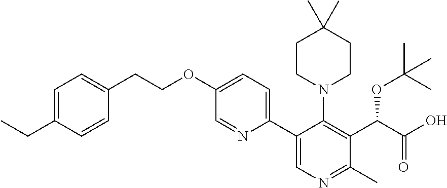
C1CN(C2=C(C(C(O)=O)OC(C)(C)C)C(C)=NC=C2C2=CC=C(OCCC3=CC=C(CC)C=C3)C=N2)CCC1(C)C
